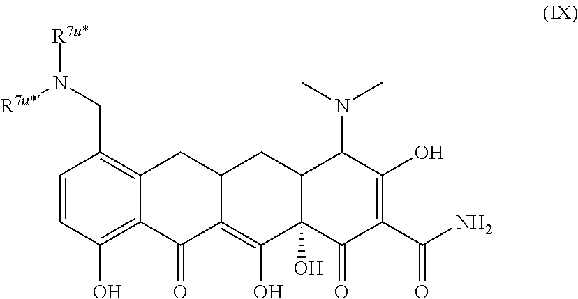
C1=CC(O)=C2C(=C1CN([R7u*])[R7u*])CC1C(=C(O)C3(O)C(C1)C(N(C)C)C(O)=C(C(N)=O)C3=O)C2=O
